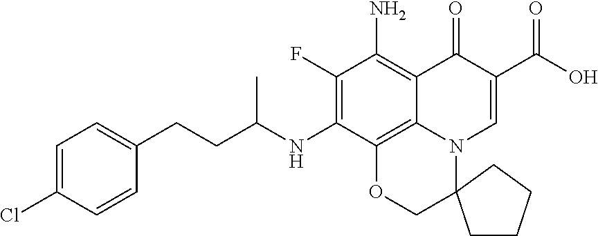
C1=C(Cl)C=CC(CCC(NC2=C(F)C(N)=C3C4=C2OCC2(N4C=C(C(O)=O)C3=O)CCCC2)C)=C1
